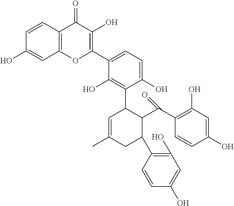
C12=C(C=CC(O)=C1)C(=O)C(O)=C(C1=CC=C(O)C(C3C=C(C)CC(C4=C(O)C=C(O)C=C4)C3C(=O)C3=C(O)C=C(O)C=C3)=C1O)O2
